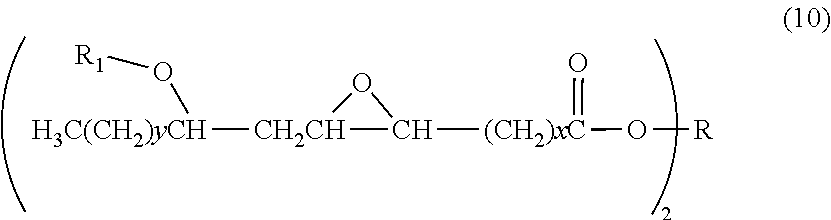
[H3C(CH2)yCH]([CH2CH]1C([(CH2)xC](=O)O[R])O1)O[R1]
